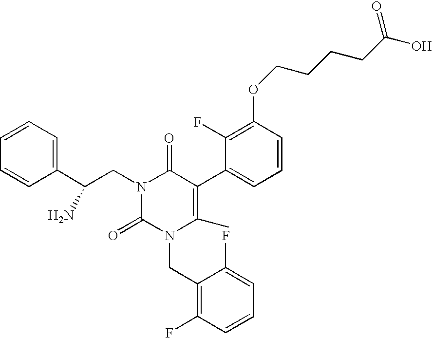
C1=CC(C(CN2C(=O)N(CC3=C(F)C=CC=C3F)C(C)=C(C3=CC=CC(OCCCCC(O)=O)=C3F)C2=O)N)=CC=C1
